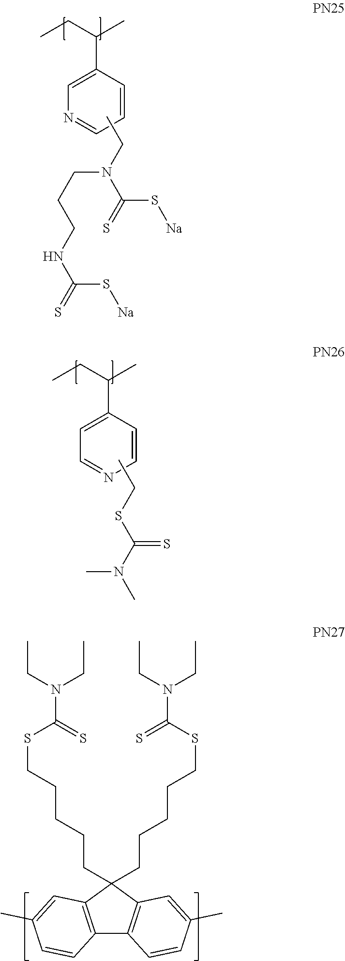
C1=CC(C(CC)C)=CN=C1.C(N(CC)C(=S)S[Na])CCNC(=S)S[Na].C1=CC(C(CC)C)=CC=N1.S(CC)C(N(C)C)=S.C12=C(C(CCCCCSC(=S)N(CC)CC)(CCCCCSC(=S)N(CC)CC)C3=C1C=CC(C)=C3)C=C(C)C=C2
